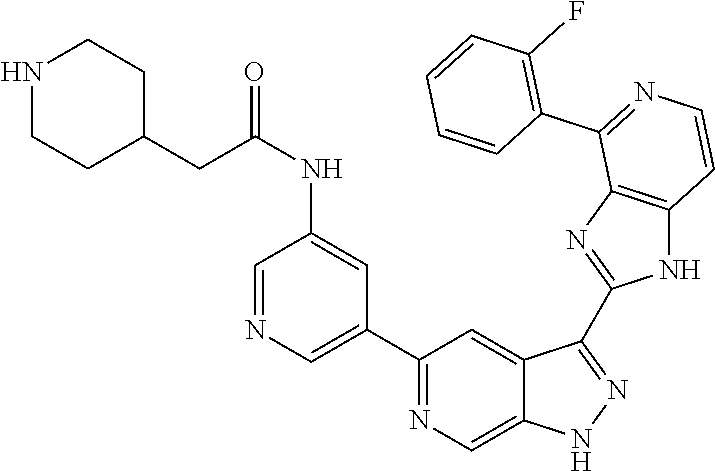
C1(C2=NC=C3C(=C2)C(C2=NC4=C(N2)C=CN=C4C2=C(F)C=CC=C2)=NN3)=CN=CC(NC(CC2CCNCC2)=O)=C1
